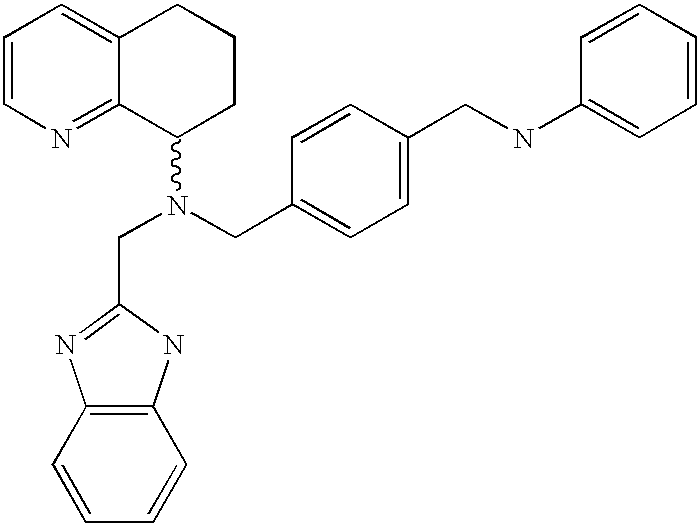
C(N(CC1=CC=C(CNC2=CC=CC=C2)C=C1)C1CCCC2=CC=CN=C12)C1=NC2=C(N1)C=CC=C2
